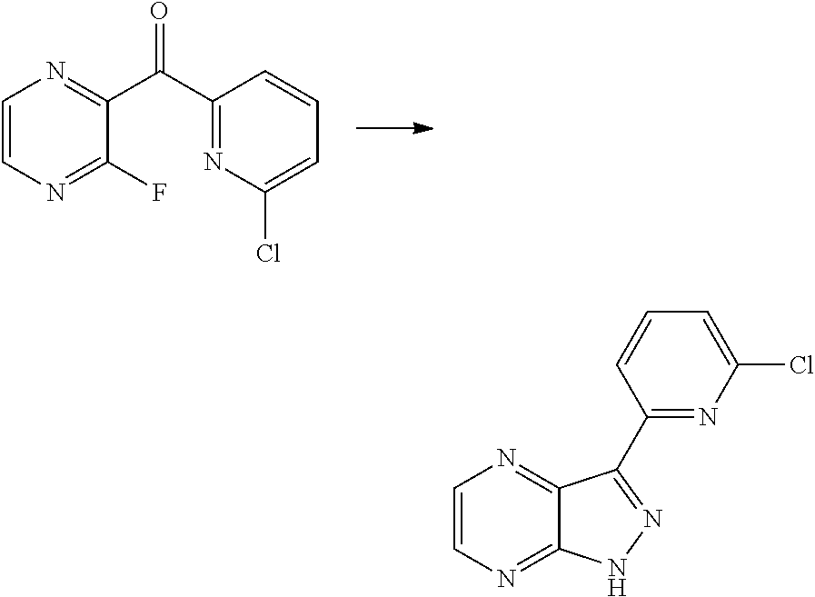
C1=CN=C(F)C(C(C2=NC(Cl)=CC=C2)=O)=N1.C1=CN=C2C(=N1)C(C1=NC(Cl)=CC=C1)=NN2
